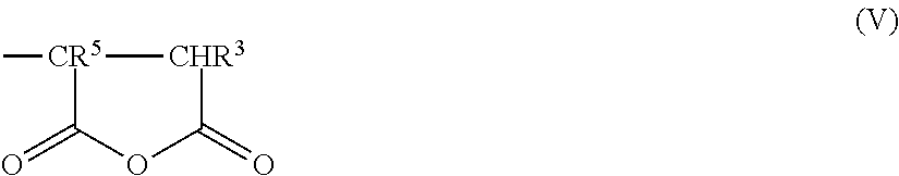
[CR5]1(C)C(=O)OC(=O)[CHR3]1
